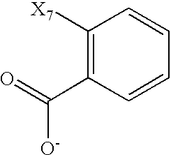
C1([X7])=C(C(=O)[O-])C=CC=C1
